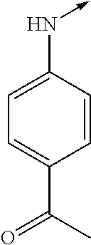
C1=CC(C(C)=O)=CC=C1N->C
